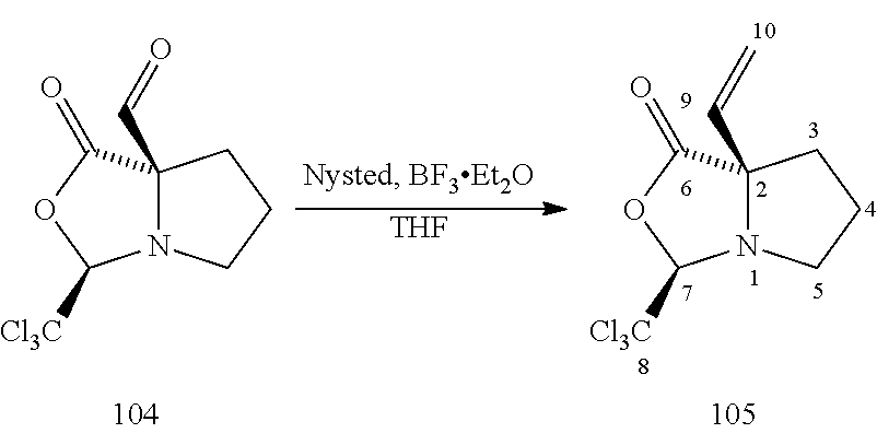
C12(C=O)N(CCC1)C([Cl3C])OC2=O.C12(C=C)N(CCC1)C([Cl3C])OC2=O.[THF]
